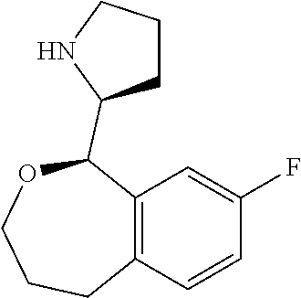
C12=C(C=C(F)C=C1)C(C1CCCN1)OCCC2
